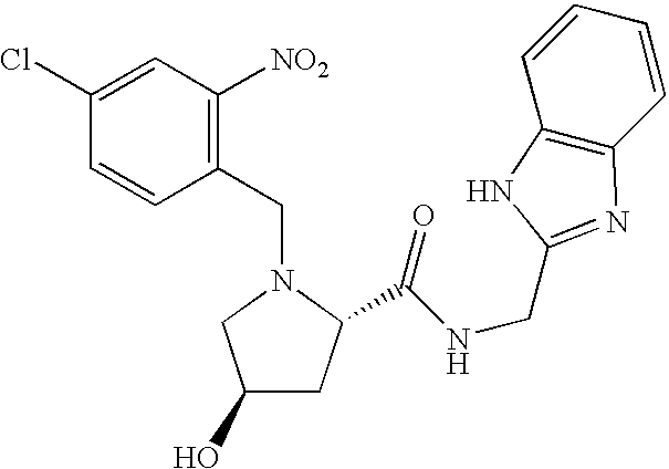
C1=C(Cl)C=CC(CN2CC(O)CC2C(NCC2=NC3=C(C=CC=C3)N2)=O)=C1[NO2]
